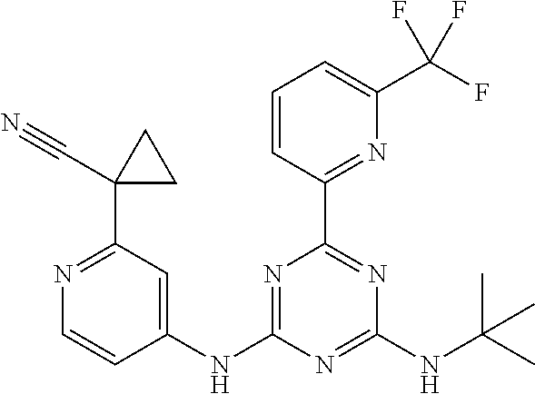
C1(NC2=CC(C3(C#N)CC3)=NC=C2)=NC(C2=NC(C(F)(F)F)=CC=C2)=NC(NC(C)(C)C)=N1
